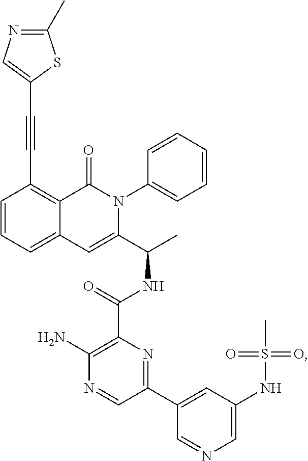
C(#CC1=C2C(=CC=C1)C=C(C(C)NC(C1=C(N)N=CC(C3=CC(NS(C)(=O)=O)=CN=C3)=N1)=O)N(C1=CC=CC=C1)C2=O)C1=CN=C(C)S1
